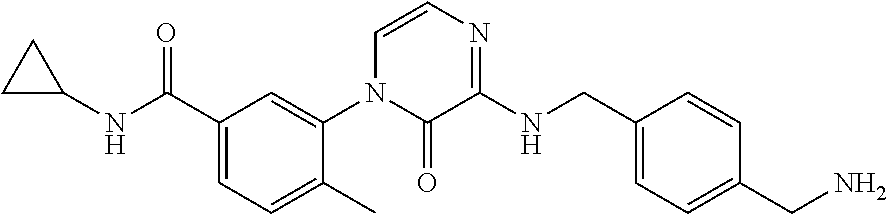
C(C1=CC=C(C)C(N2C(=O)C(NCC3=CC=C(CN)C=C3)=NC=C2)=C1)(=O)NC1CC1
